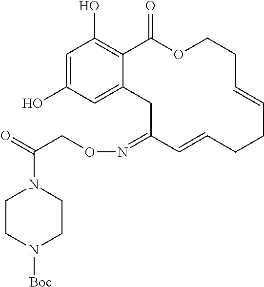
C1=C(O)C=C2C(=C1O)C(=O)OCCC=CCCC=CC(=NOCC(=O)N1CCN([Boc])CC1)C2
